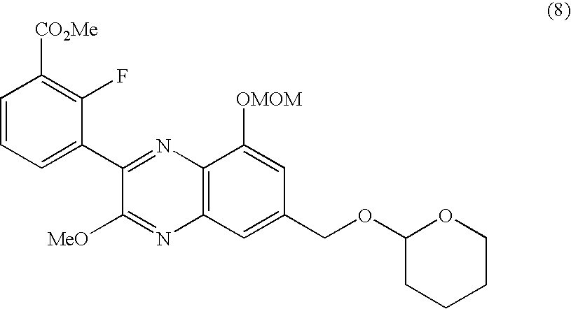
C1=CC=C(C2=NC3=C(N=C2[MeO])C=C(COC2CCCCO2)C=C3[OMOM])C(F)=C1[CO2Me]
